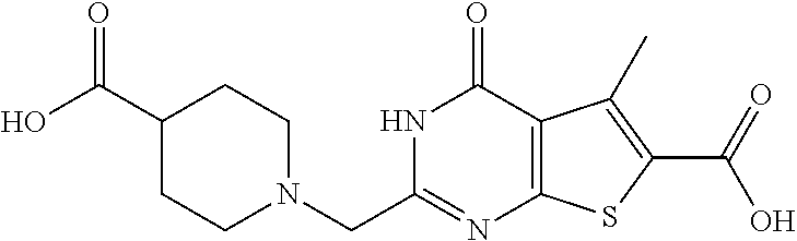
C1CN(CC2=NC3=C(C(=O)N2)C(C)=C(C(=O)O)S3)CCC1C(O)=O
